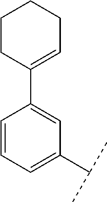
C1=CC=C(C(C)C)C=C1C1=CCCCC1
